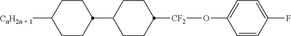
C1CC(C2CCC([CF2]OC3=CC=C(F)C=C3)CC2)CCC1[CnH2n + 1]
